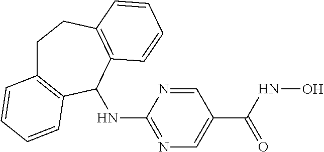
C1C2=C(C(NC3=NC=C(C(=O)NO)C=N3)C3=C(C1)C=CC=C3)C=CC=C2
